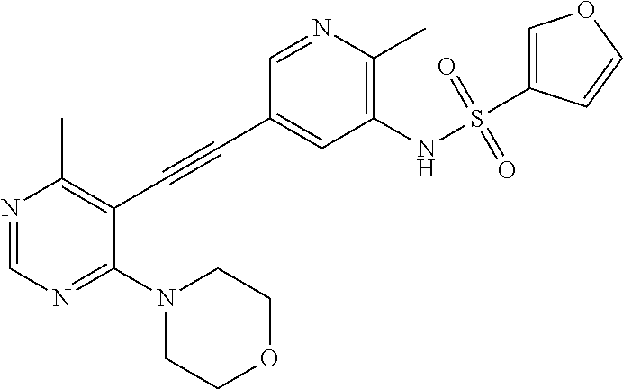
N1(C2=NC=NC(C)=C2C#CC2=CC(NS(C3=COC=C3)(=O)=O)=C(C)N=C2)CCOCC1
